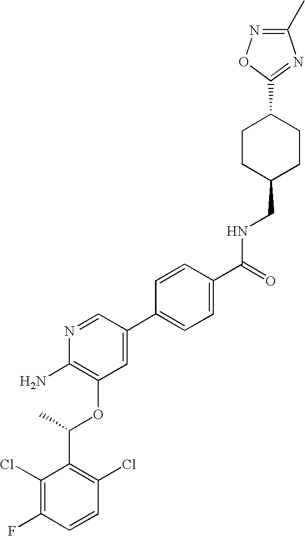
C1(Cl)=C(F)C=CC(Cl)=C1C(C)OC1=C(N)N=CC(C2=CC=C(C(=O)NCC3CCC(C4=NC(C)=NO4)CC3)C=C2)=C1
